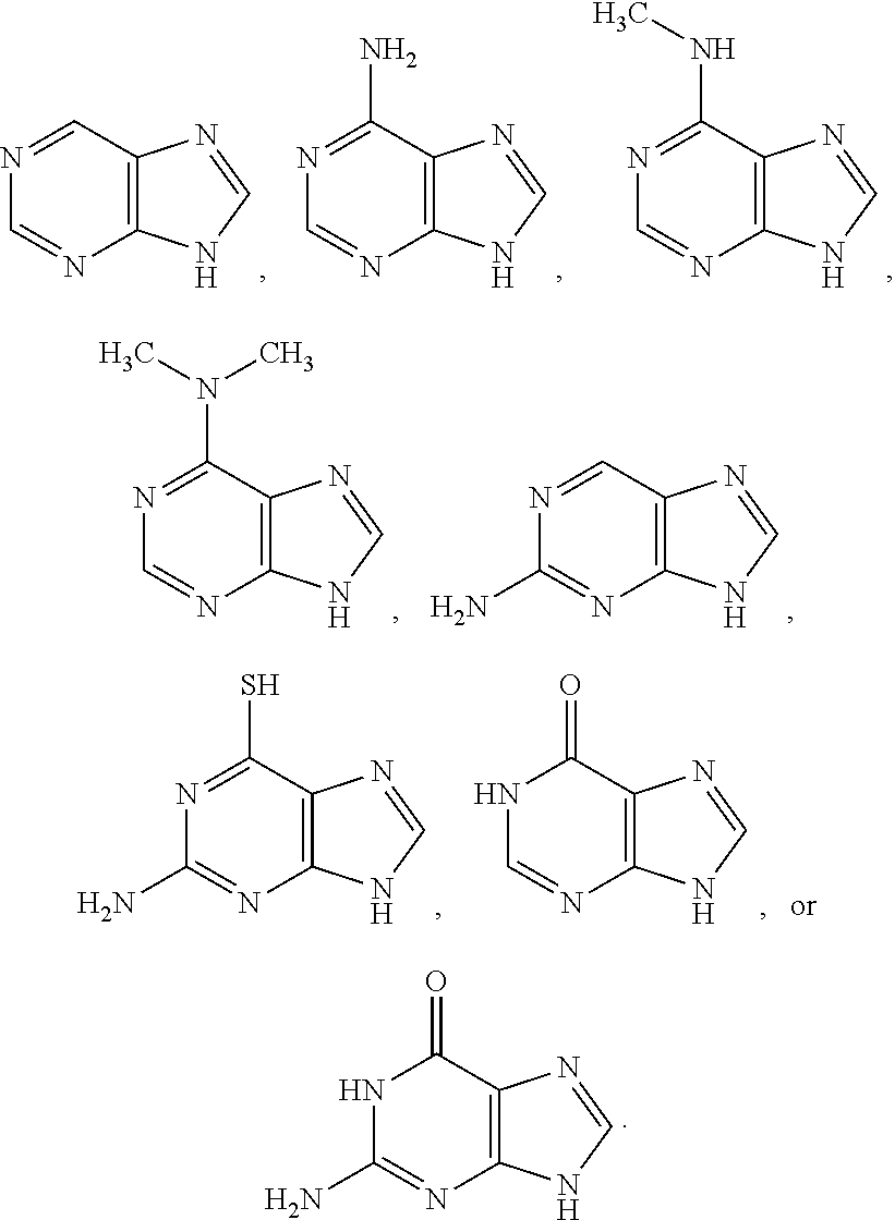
N1=CC2=C(N=C1)NC=N2.N1=C(N)C2=C(N=C1)NC=N2.N1=C(NC)C2=C(N=C1)NC=N2.N1=C(N(C)C)C2=C(N=C1)NC=N2.N1=CC2=C(N=C1N)NC=N2.N1C(N)=NC2=C(C1=O)N=CN2.N1=C(S)C2=C(N=C1N)NC=N2.N1C=NC2=C(C1=O)N=CN2
